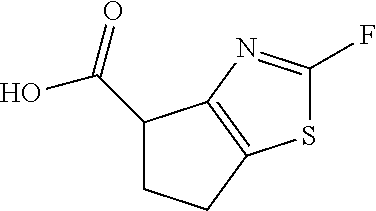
C1(C(=O)O)CCC2=C1N=C(F)S2
